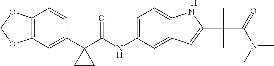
C1(C2(C(NC3=CC=C4C(=C3)C=C(C(C)(C(=O)N(C)C)C)N4)=O)CC2)=CC2=C(C=C1)OCO2.[H]
